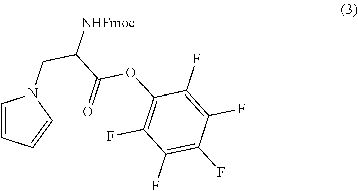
C1=CC=CN1CC(C(OC1=C(F)C(F)=C(F)C(F)=C1F)=O)[NHFmoc]
